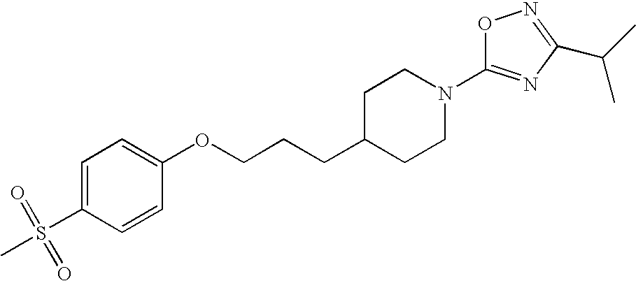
C1=C(S(=O)(=O)C)C=CC(OCCCC2CCN(C3=NC(C(C)C)=NO3)CC2)=C1
